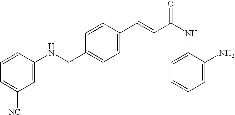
N(CC1=CC=C(C=CC(NC2=CC=CC=C2N)=O)C=C1)C1=CC([NC])=CC=C1
